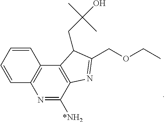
C1=CC2=C(C=C1)C1=C(C([*NH2])=N2)N=C(COCC)C1CC(C)(O)C
